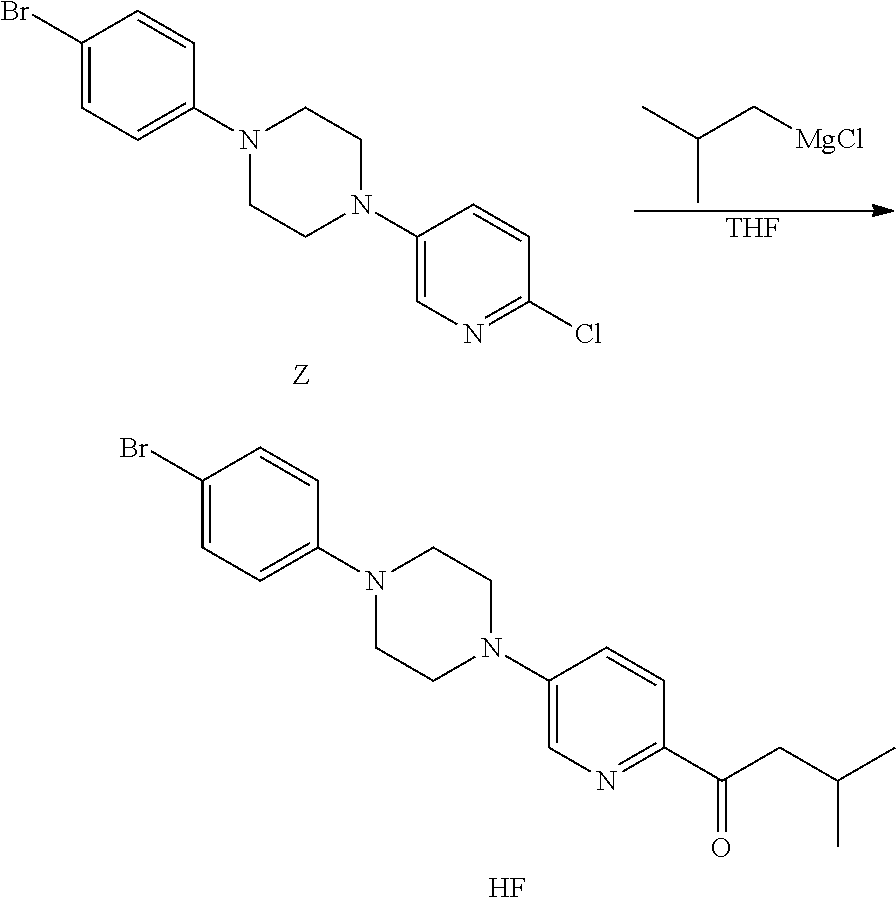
F.C1(Br)=CC=C(N2CCN(C3=CN=C(C(CC(C)C)=O)C=C3)CC2)C=C1.[Z].C1(Br)=CC=C(N2CCN(C3=CN=C(Cl)C=C3)CC2)C=C1.[THF].CC(C[MgCl])C
